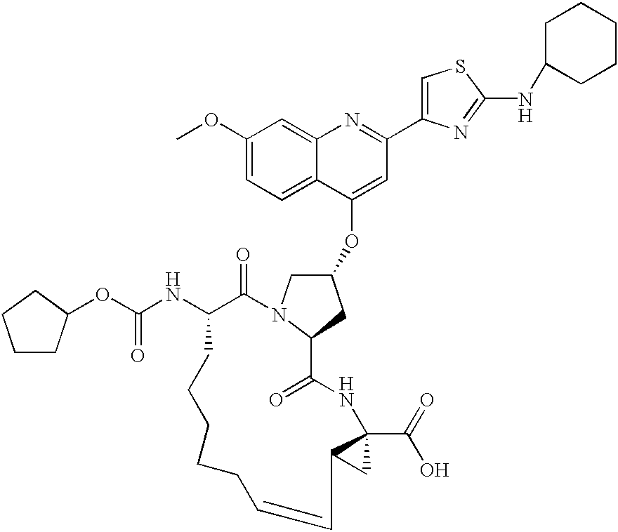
C1(OC)=CC=C2C(=C1)N=C(C1=CSC(NC3CCCCC3)=N1)C=C2OC1CN2C(C1)C(=O)NC1(C(O)=O)C(C1)C=CCCCCCC(NC(=O)OC1CCCC1)C2=O
